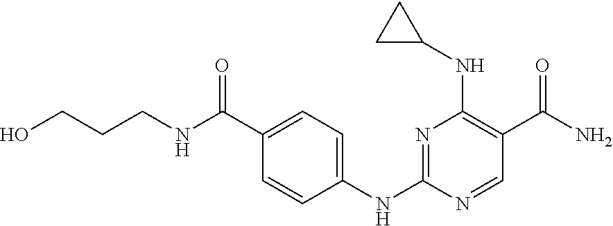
N1=C(NC2=CC=C(C(NCCCO)=O)C=C2)N=CC(C(N)=O)=C1NC1CC1
